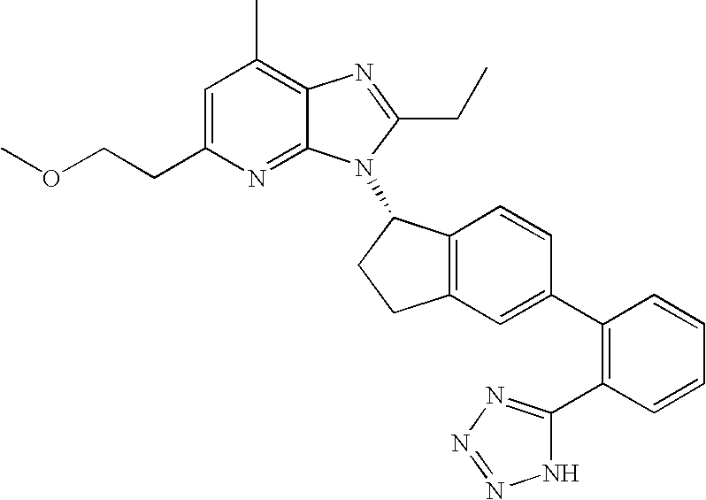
C1=C(CCOC)N=C2C(=C1C)N=C(CC)N2C1C2=C(CC1)C=C(C1=C(C3=NN=NN3)C=CC=C1)C=C2
